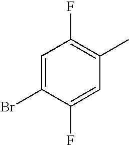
C1=C(Br)C(F)=CC(C)=C1F
